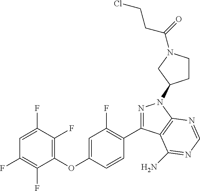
C1(OC2=CC(F)=C(C3=NN(C4CCN(C(=O)CCCl)C4)C4=C3C(N)=NC=N4)C=C2)=C(F)C(F)=CC(F)=C1F
